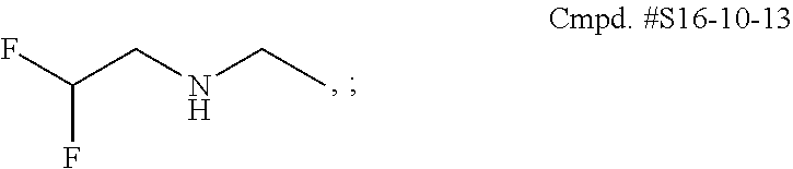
FC(CNCC)F
